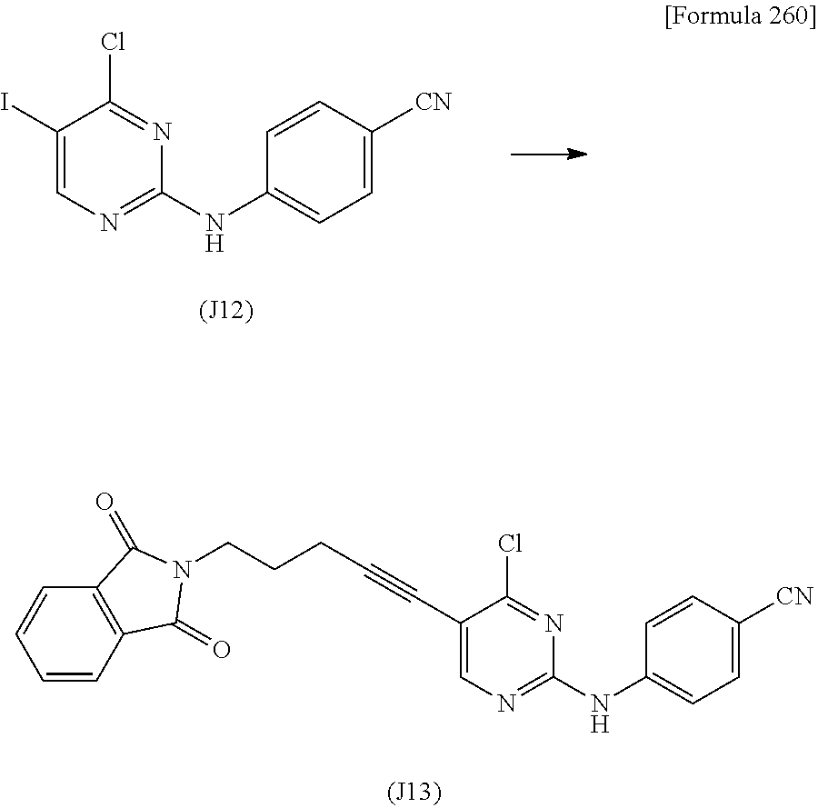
IC1=CN=C(NC2=CC=C([CN])C=C2)N=C1Cl.C1=CC2=C(C=C1)C(=O)N(CCCC#CC1=CN=C(NC3=CC=C([CN])C=C3)N=C1Cl)C2=O
